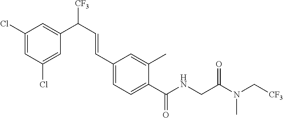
C1(Cl)=CC(C(C=CC2=CC=C(C(NCC(N(C[CF3])C)=O)=O)C(C)=C2)[CF3])=CC(Cl)=C1
